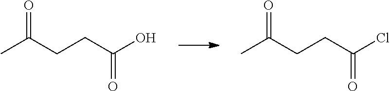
C(CCC(O)=O)(=O)C.C(CCC(Cl)=O)(=O)C
